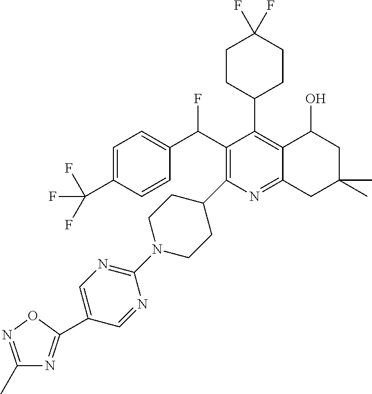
C1(N2CCC(C3=C(C(C4=CC=C(C(F)(F)F)C=C4)F)C(C4CCC(F)(F)CC4)=C4C(=N3)CC(C)(C)CC4O)CC2)=NC=C(C2=NC(C)=NO2)C=N1
